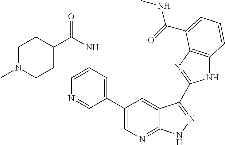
C1(C2=CN=C3C(=C2)C(C2=NC4=C(N2)C=CC=C4C(=O)NC)=NN3)=CC(NC(=O)C2CCN(C)CC2)=CN=C1
